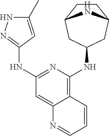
C1(NC2=NNC(C)=C2)=NC(NC2CC3CCC(C2)N3)=C2C(=C1)N=CC=C2
